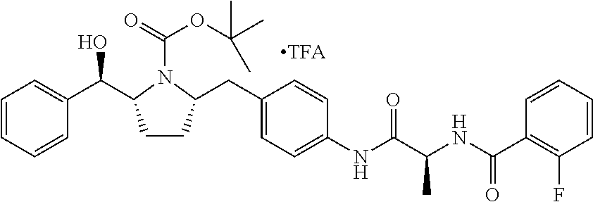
C1=CC=CC(C(C2CCC(CC3=CC=C(NC(C(NC(C4=C(F)C=CC=C4)=O)C)=O)C=C3)N2C(=O)OC(C)(C)C)O)=C1
